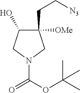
C1([OMe])(CC[N3])C(O)CN(C(OC(C)(C)C)=O)C1
